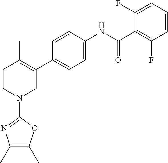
C1=CC(NC(C2=C(F)C=CC=C2F)=O)=CC=C1C1=C(C)CCN(C2=NC(C)=C(C)O2)C1
